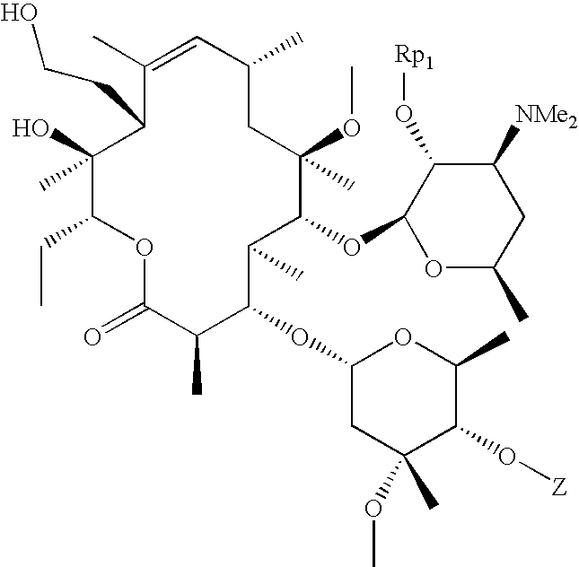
C1(C)(O)C(CC)OC(=O)C(C)C(OC2CC(C)(OC)C(O[Z])C(C)O2)C(C)C(OC2OC(C)CC([NMe2])C2O[Rp1])C(OC)(C)CC(C)C=C(C)C1CCO
